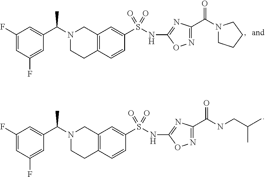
C1(F)=CC(F)=CC(C(N2CCC3=C(C2)C=C(S(=O)(=O)NC2=NC(C(=O)N4CCCC4)=NO2)C=C3)C)=C1.C1(F)=CC(F)=CC(C(N2CCC3=C(C2)C=C(S(=O)(=O)NC2=NC(C(=O)NCC(C)C)=NO2)C=C3)C)=C1
